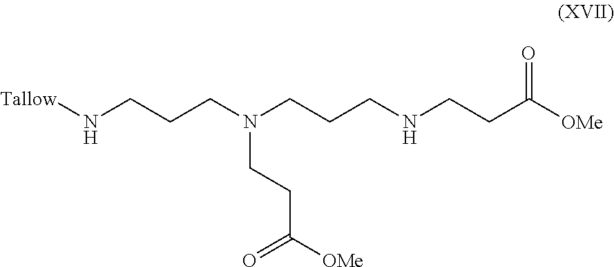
[Tallow]NCCCN(CCCNCCC([OMe])=O)CCC([OMe])=O
